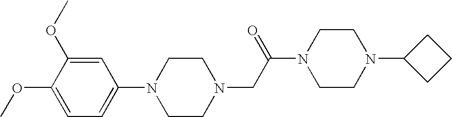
N1(CC(N2CCN(C3CCC3)CC2)=O)CCN(C2=CC=C(OC)C(OC)=C2)CC1
